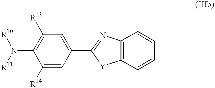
[R10]N([R11])C1=C([R13])C=C(C2=NC3=C(C=CC=C3)[Y]2)C=C1[R14]
